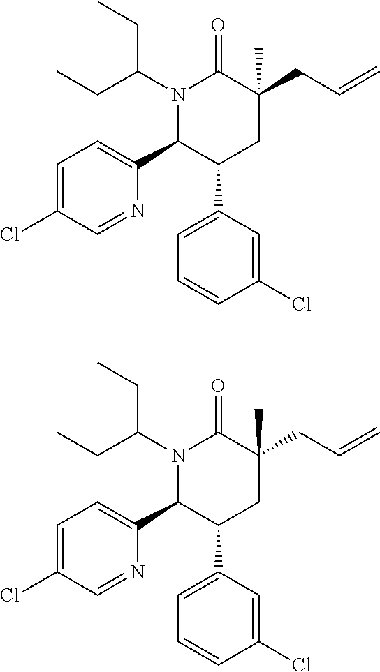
N1(C(CC)CC)C(C2=CC=C(Cl)C=N2)C(C2=CC=CC(Cl)=C2)CC(CC=C)(C)C1=O.N1(C(CC)CC)C(C2=CC=C(Cl)C=N2)C(C2=CC=CC(Cl)=C2)CC(CC=C)(C)C1=O
